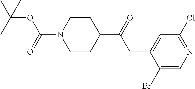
CC(C)(OC(N1CCC(C(=O)CC2=CC(Cl)=NC=C2Br)CC1)=O)C
